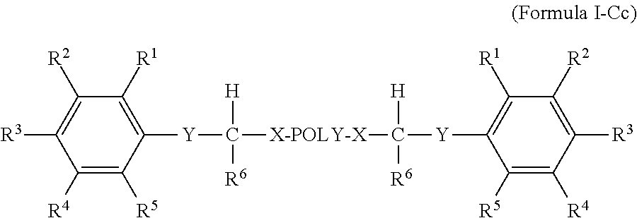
C1([R4])=C([R5])C([Y]C([X-POLY-X]C([Y]C2=C([R1])C([R2])=C([R3])C([R4])=C2[R5])([H])[R6])([H])[R6])=C([R1])C([R2])=C1[R3]
